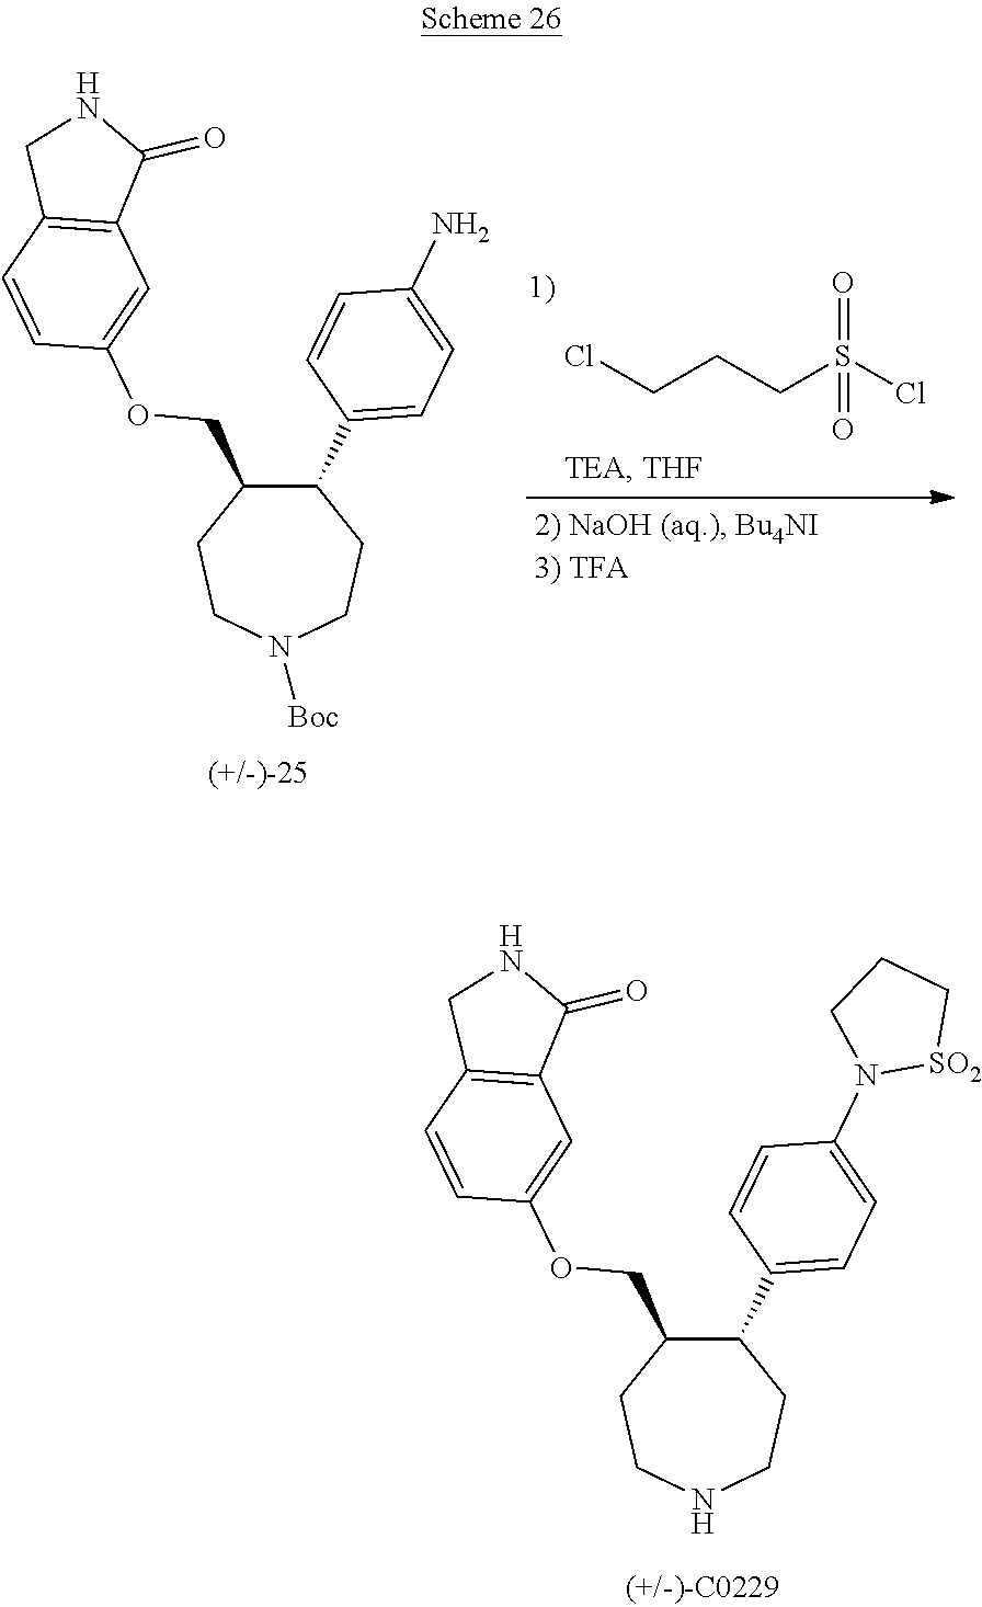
C1(C2=CC=C(N3[SO2]CCC3)C=C2)C(COC2=CC3=C(C=C2)CNC3=O)CCNCC1.C1(C2=CC=C(N)C=C2)C(COC2=CC3=C(C=C2)CNC3=O)CCN([Boc])CC1.ClCCCS(Cl)(=O)=O
